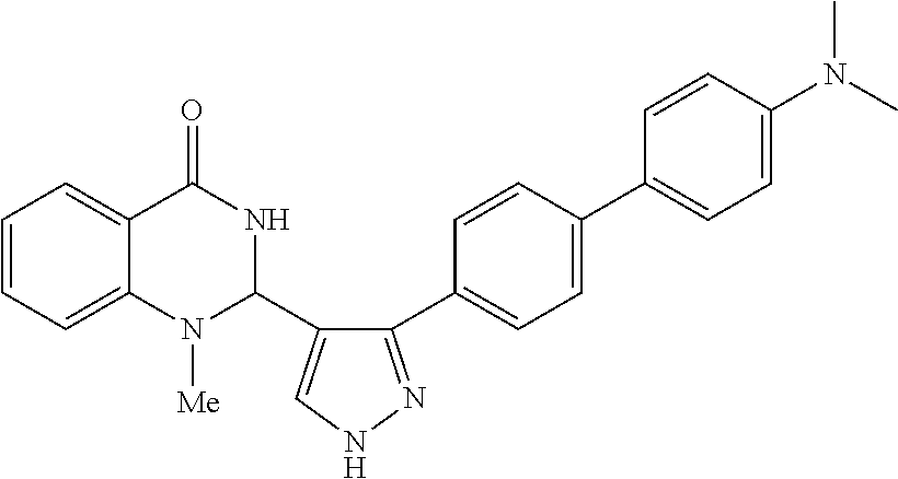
C1=CC=C2C(=C1)C(=O)NC(C1=CNN=C1C1=CC=C(C3=CC=C(N(C)C)C=C3)C=C1)N2[Me]
